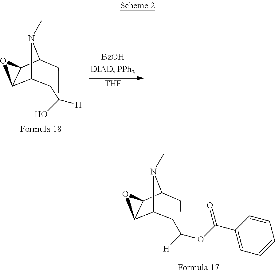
C12C3C(C(N1C)CC(OC(C1=CC=CC=C1)=O)([H])C2)O3.[THF].C12C3C(C(N1C)CC([H])(O)C2)O3
